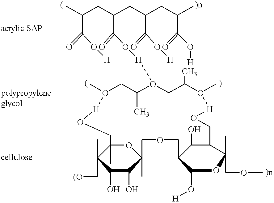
CC(CC(CC(CC(C)C(=O)O[H])C(=O)O[H])C(=O)O[H]O1C(C)CO(C)[H]OCC2(C)OC(C)(COCC3C(O)C(CO[H]O(C)C(C)C1)C(COC)(C)OC3O[H])C(O)C(O)C2(C)C[(O])C(=O)O[H]
